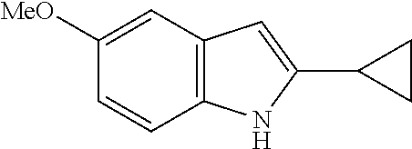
C1([MeO])=CC2=C(C=C1)NC(C1CC1)=C2
